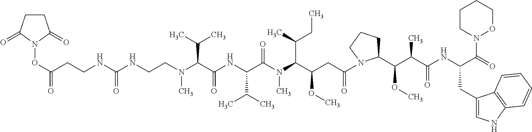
N(C(C(N(C(C(CC(N1C(C(C(C(NC(C(=O)N2OCCCC2)CC2=CNC3=C2C=CC=C3)=O)C)OC)CCC1)=O)OC)C(C)CC)C)=O)C(C)C)C(C(N(CCNC(NCCC(=O)ON1C(=O)CCC1=O)=O)C)C(C)C)=O
